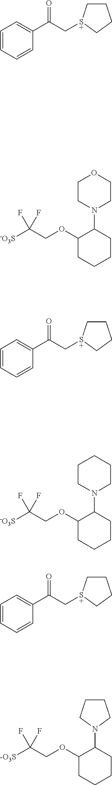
[-O3S]C(COC1CCCCC1N1CCOCC1)(F)F.[-O3S]C(COC1CCCCC1N1CCCCC1)(F)F.[-O3S]C(COC1CCCCC1N1CCCC1)(F)F.C1=CC=CC(C(=O)C[S+]2CCCC2)=C1.C1=CC=CC(C(=O)C[S+]2CCCC2)=C1.C1=CC=CC(C(=O)C[S+]2CCCC2)=C1
